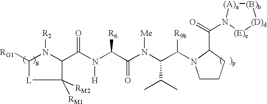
C(N(C(C(N(C(C([R9b])N1CCCC1C(=O)N1[(A)a][(B)b][(D)d][(E)e]1)C(C)C)[Me])=O)[R6])[H])(=O)C1C([RM2])([RM1])[L]C([RG1])N1[R2]
